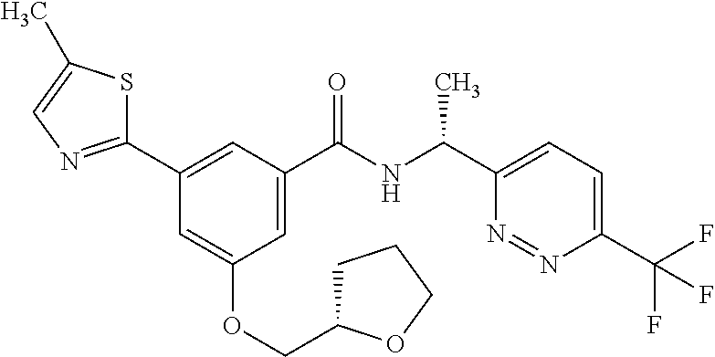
C1(C2=CC(C(NC(C3=CC=C(C(F)(F)F)N=N3)C)=O)=CC(OCC3CCCO3)=C2)=NC=C(C)S1
